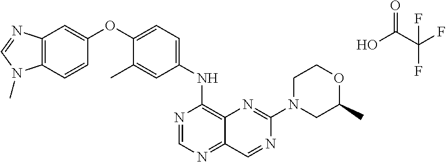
OC(C(F)(F)F)=O.C12=C(C=CC(OC3=CC=C(NC4=C5C(=NC=N4)C=NC(N4CCOC(C)C4)=N5)C=C3C)=C1)N(C)C=N2
